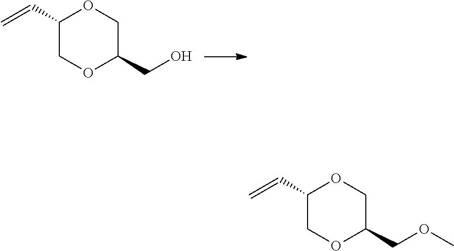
C1(C=C)COC(CO)CO1.C1(C=C)COC(COC)CO1
